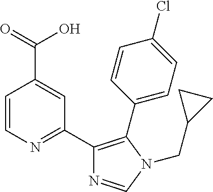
C1=CN=C(C2=C(C3=CC=C(Cl)C=C3)N(CC3CC3)C=N2)C=C1C(=O)O
